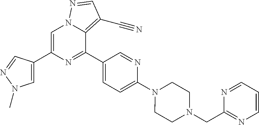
C1=C(C2=CN(C)N=C2)N=C(C2=CC=C(N3CCN(CC4=NC=CC=N4)CC3)N=C2)C2=C(C#N)C=NN12
